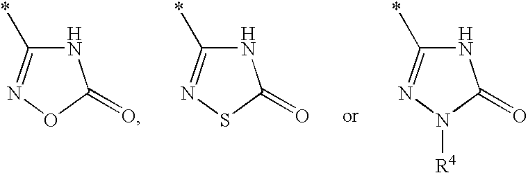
N1C(*)=NOC1=O.N1C(*)=NSC1=O.N1C(*)=NN([R4])C1=O
